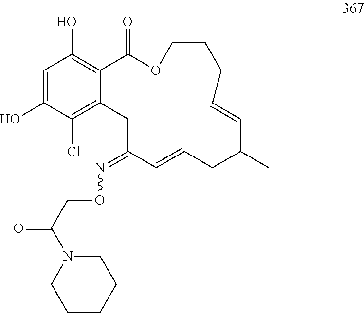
C1=C(O)C(Cl)=C2C(=C1O)C(=O)OCCCC=CC(C)CC=CC(=NOCC(=O)N1CCCCC1)C2
